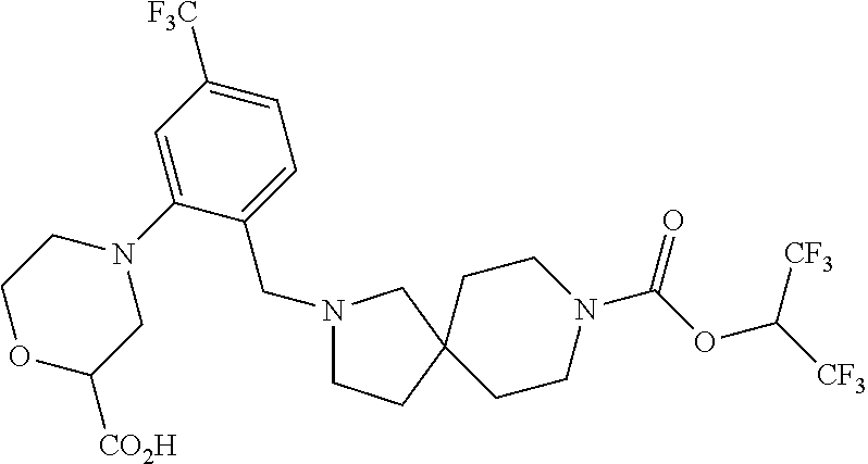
C1=C(N2CCOC([CO2H])C2)C(CN2CCC3(CCN(C(OC([CF3])[CF3])=O)CC3)C2)=CC=C1[F3C]
